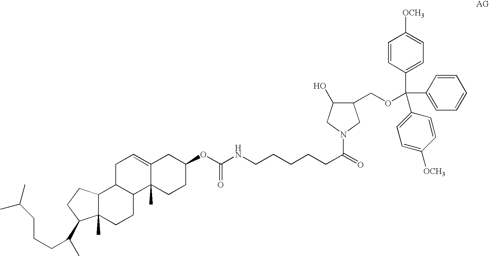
C12C(C)(CCC3C1CC=C1C3(C)CCC(OC(NCCCCCC(=O)N3CC(O)C(COC(C4=CC=C([OCH3])C=C4)(C4=CC=CC=C4)C4=CC=C([OCH3])C=C4)C3)=O)C1)C(C(C)CCCC(C)C)CC2
